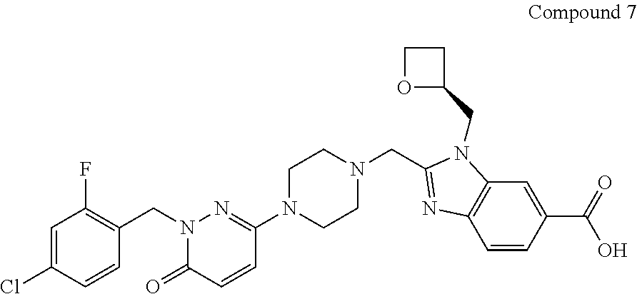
C1(N2CCN(CC3=NC4=C(N3CC3CCO3)C=C(C(=O)O)C=C4)CC2)=NN(CC2=C(F)C=C(Cl)C=C2)C(=O)C=C1
